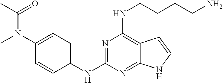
C1(NC2=NC(NCCCCN)=C3C(=N2)NC=C3)=CC=C(N(C)C(=O)C)C=C1
